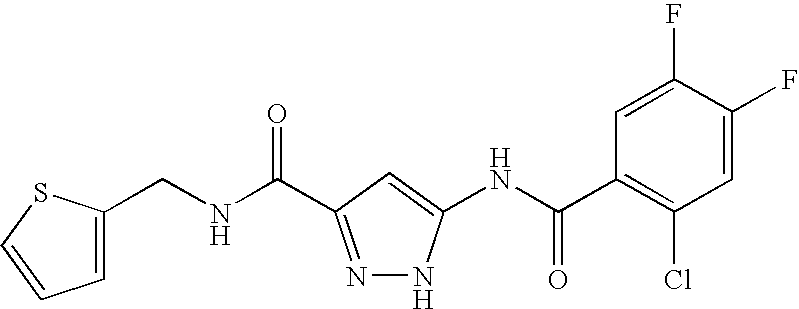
N(C(=O)C1=NNC(NC(C2=C(Cl)C=C(F)C(F)=C2)=O)=C1)CC1=CC=CS1
